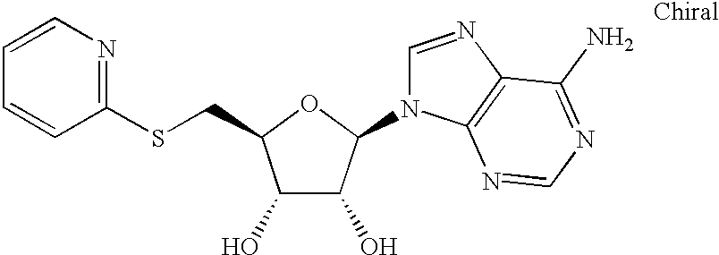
C1(O)C(O)C(N2C=NC3=C2N=CN=C3N)OC1CSC1=NC=CC=C1
